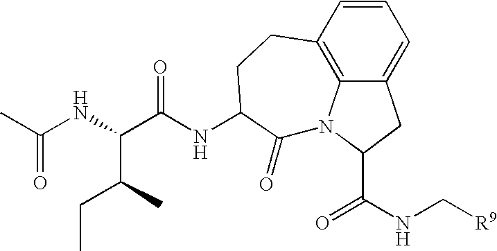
C1=CC2=C3C(=C1)CC(C(NC[R9])=O)N3C(=O)C(NC(C(NC(C)=O)C(C)CC)=O)CC2
